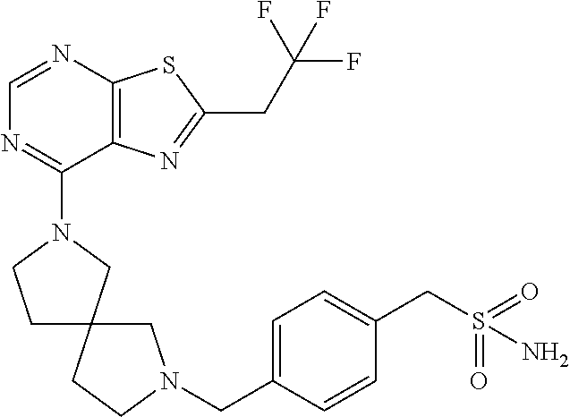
C1=NC2=C(C(N3CCC4(C3)CCN(CC3=CC=C(CS(=O)(=O)N)C=C3)C4)=N1)N=C(CC(F)(F)F)S2
